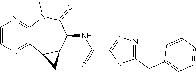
C12=NC=CN=C1N(C)C(=O)C(NC(C1=NN=C(CC3=CC=CC=C3)S1)=O)C1C2C1
